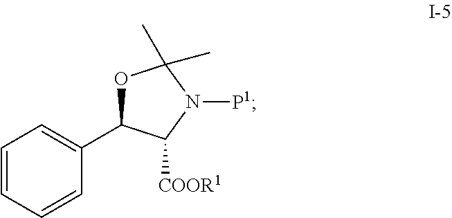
C1=CC=CC(C2OC(C)(C)N([P1])C2[COOR1])=C1
